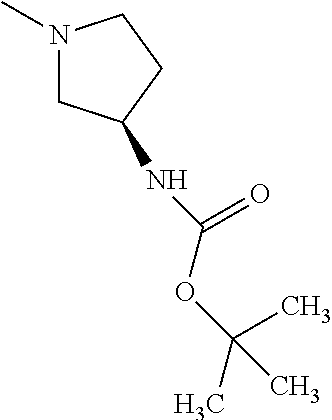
N1(C)CC(NC(=O)OC(C)(C)C)CC1
